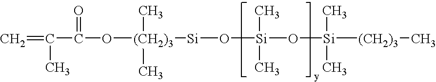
C=C(C)C(=O)O[(CH2)3](C)(C)[Si]O[Si](C)(C)O[Si](C)(C)[(CH2)3]C
